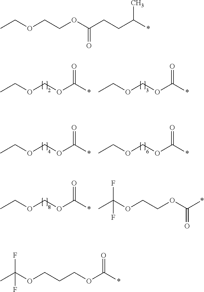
C(OCCCOC(*)=O)(C)(F)F.C(OCOC(*)=O)C.C(OCOC(*)=O)C.C(OCOC(*)=O)C.C(OCOC(*)=O)C.C(OCOC(*)=O)C.C(OCCOC(*)=O)(C)(F)F.CCOCCOC(CCC(*)C)=O
